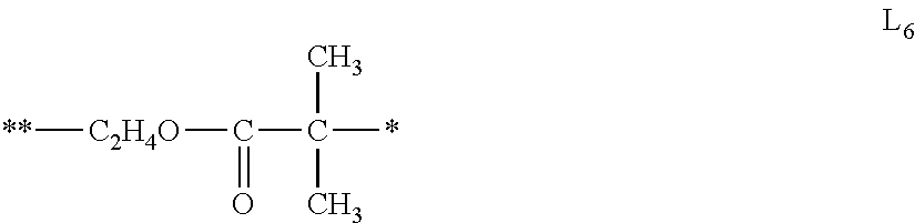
[**][C2H4O]C(=O)C(*)(C)C
